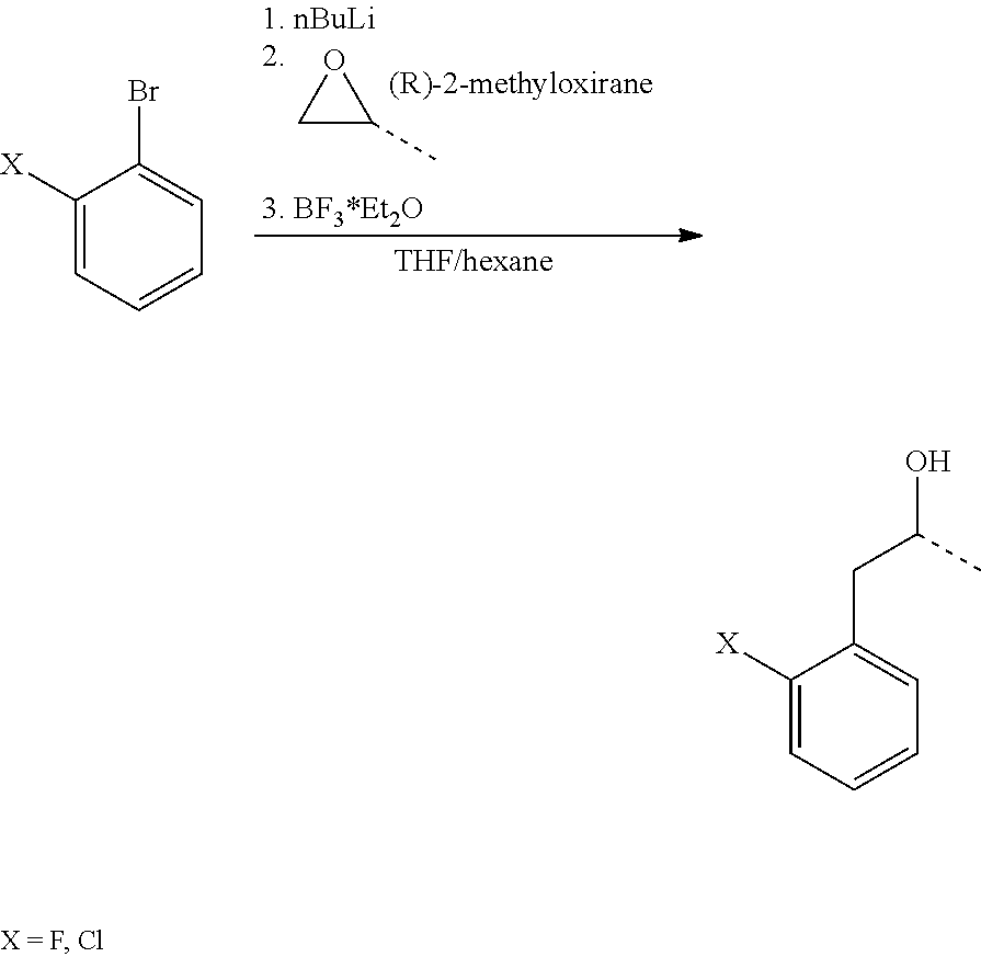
C1C(C)O1.C1([X])=CC=CC=C1Br.C1([X])=CC=CC=C1CC(O)C
